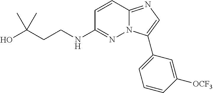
CC(CCNC1=NN2C(=NC=C2C2=CC=CC([OCF3])=C2)C=C1)(C)O
